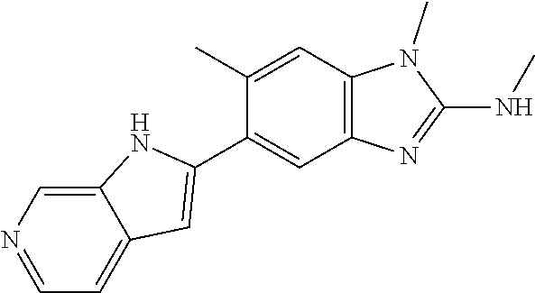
C12=CN=CC=C1C=C(C1=CC3=C(C=C1C)N(C)C(NC)=N3)N2
